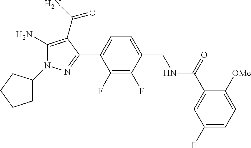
C1(F)=C(F)C(C2=NN(C3CCCC3)C(N)=C2C(=O)N)=CC=C1CNC(C1=CC(F)=CC=C1[OMe])=O
